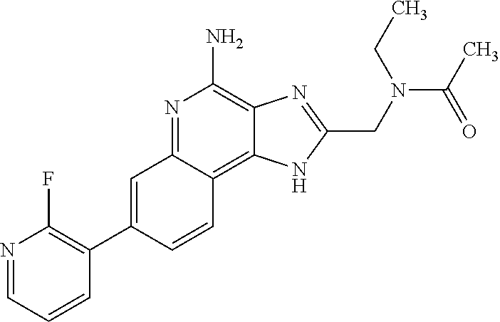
C1=C(C2=C(F)N=CC=C2)C=CC2=C3C(=C(N)N=C12)N=C(CN(C(C)=O)CC)N3
